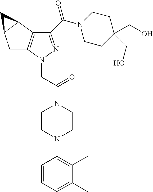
C1C2=C(C3C1C3)C(C(N1CCC(CO)(CO)CC1)=O)=NN2CC(N1CCN(C2=C(C)C(C)=CC=C2)CC1)=O
